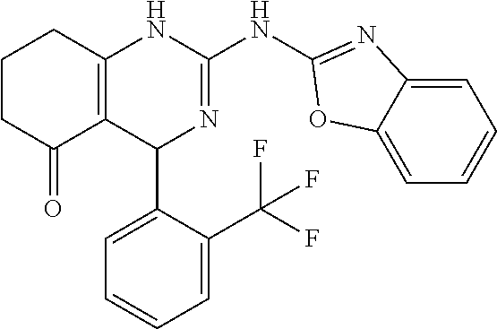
C1CC(=O)C2=C(C1)NC(NC1=NC3=CC=CC=C3O1)=NC2C1=CC=CC=C1C(F)(F)F
